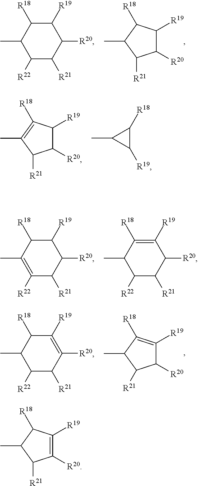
C1([R19])C([R18])C(C)C([R22])C([R21])C1[R20].C1(C)C([R21])C([R20])C([R19])C1[R18].C1(C)=C([R22])C([R21])C([R20])C([R19])C1[R18].C1(C)C([R22])C([R21])C([R20])C([R19])=C1[R18].C1(C)=C([R18])C([R19])C([R20])C1[R21].C1(C)C([R19])C1[R18].C1(C)C([R21])C([R20])C([R19])=C1[R18].C1(C)C([R22])C([R21])C([R20])=C([R19])C1[R18].C1(C)C([R21])C([R20])=C([R19])C1[R18]
